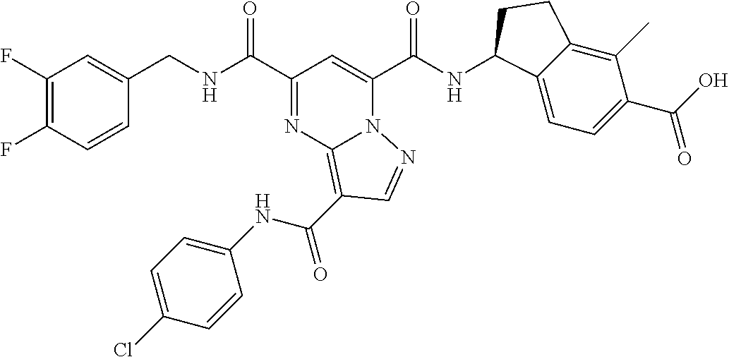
C1(F)=C(F)C=CC(CNC(C2=NC3=C(C(NC4=CC=C(Cl)C=C4)=O)C=NN3C(C(NC3C4=CC=C(C(O)=O)C(C)=C4CC3)=O)=C2)=O)=C1
